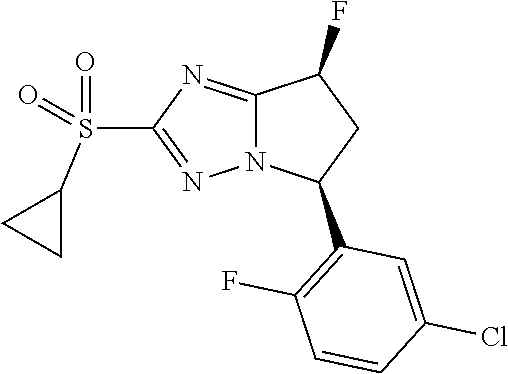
S(C1=NN2C(=N1)C(F)CC2C1=C(F)C=CC(Cl)=C1)(C1CC1)(=O)=O
